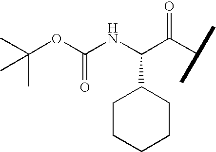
N(C(C(C(C)C)=O)C1CCCCC1)C(OC(C)(C)C)=O
